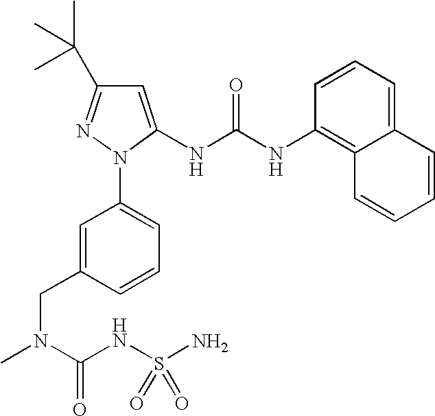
C1(C(C)(C)C)=NN(C2=CC=CC(CN(C)C(NS(N)(=O)=O)=O)=C2)C(NC(NC2=C3C(=CC=C2)C=CC=C3)=O)=C1
